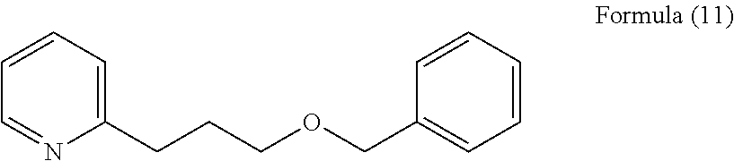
C1(CCCOCC2=CC=CC=C2)=CC=CC=N1
